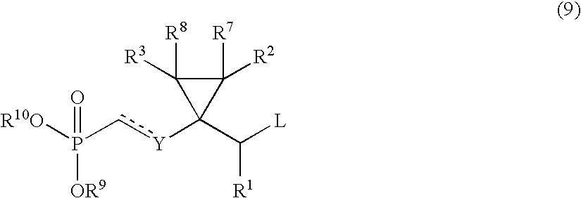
[R10O]P(c[Y]C1(C([L])[R1])C([R8])([R3])C1([R7])[R2])([OR9])=O
